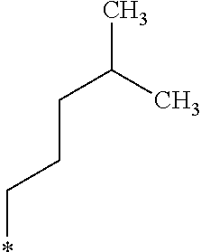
CC(C)CCC*
